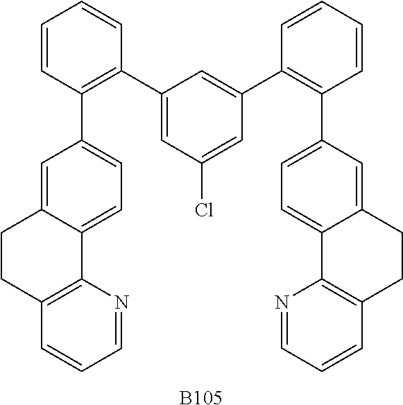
[B105].C1=CC(C2=CC=C3C(=C2)CCC2=C3N=CC=C2)=C(C2=CC(Cl)=CC(C3=C(C4=CC=C5C(=C4)CCC4=C5N=CC=C4)C=CC=C3)=C2)C=C1
